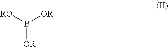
[OR]B([RO])[OR]
